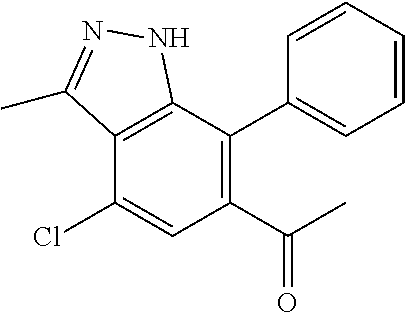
C12=C(C(C3=CC=CC=C3)=C(C(C)=O)C=C1Cl)NN=C2C
